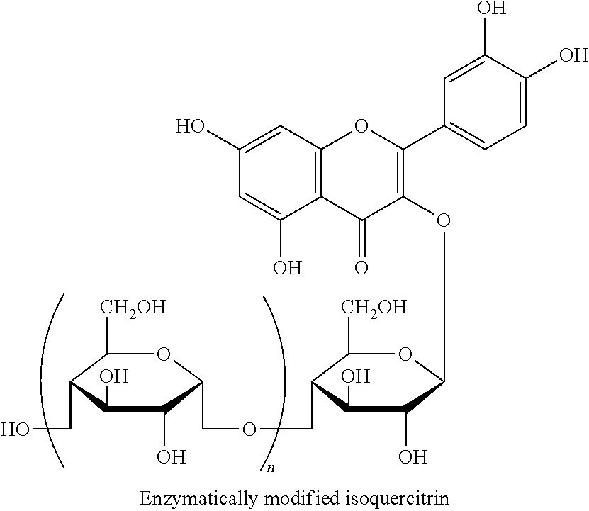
C12=C(C=C(O)C=C1O)OC(C1=CC=C(O)C(O)=C1)=C(OC1C(O)C(O)C(COCC3C(O)C(O)C(CO)C([CH2OH])O3)C([CH2OH])O1)C2=O
